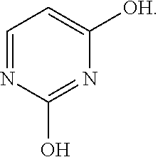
C1=NC(O)=NC([OH])=C1
